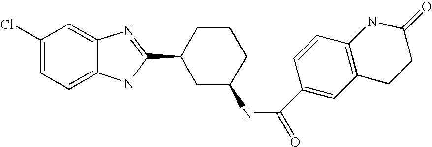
C1(Cl)=CC=C2C(=C1)N=C(C1CC(NC(=O)C3=CC4=C(C=C3)NC(=O)CC4)CCC1)N2
